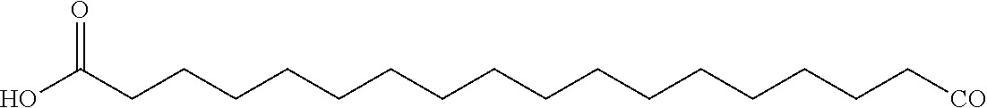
OC(CCCCCCCCCCCCCCCC[CO])=O
